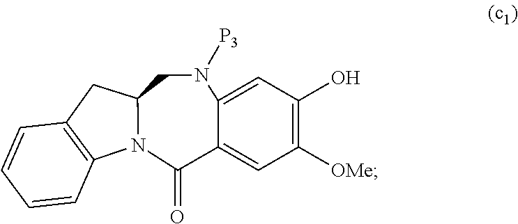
C1=CC2=C(C=C1)CC1N2C(=O)C2=CC([OMe])=C(O)C=C2N([P3])C1
